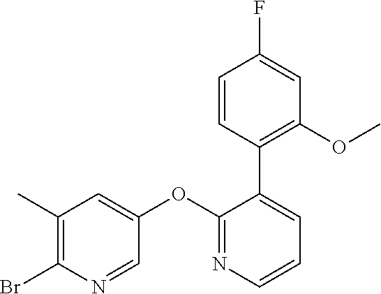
C1(C)=C(Br)N=CC(OC2=NC=CC=C2C2=C(OC)C=C(F)C=C2)=C1
